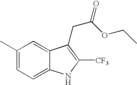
CC1=CC=C2C(=C1)C(CC(OCC)=O)=C([CF3])N2
